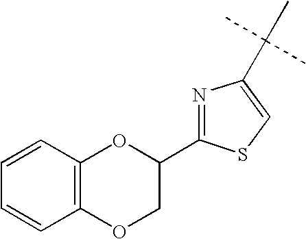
C1=CC2=C(C=C1)OCC(C1=NC(C(C)(C)C)=CS1)O2
